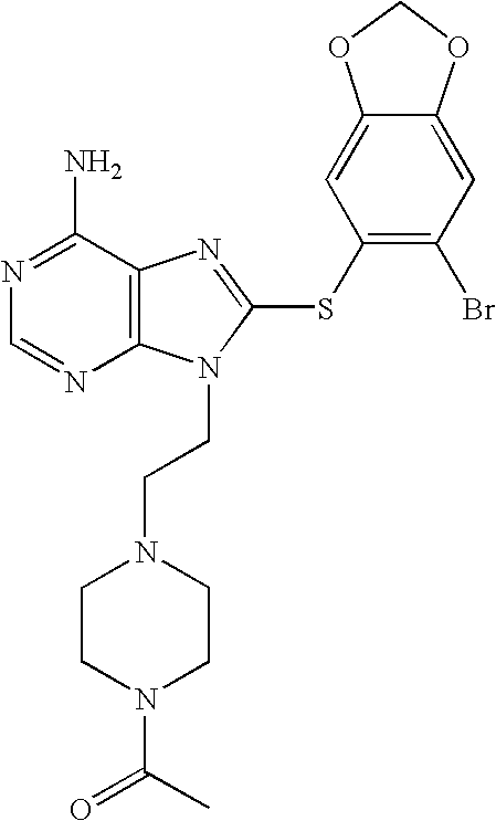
N1=C(N)C2=C(N=C1)N(CCN1CCN(C(C)=O)CC1)C(SC1=C(Br)C=C3C(=C1)OCO3)=N2
